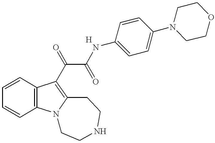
C1=CC2=C(C=C1)N1C(=C2C(C(NC2=CC=C(N3CCOCC3)C=C2)=O)=O)CCNCC1.[H]
